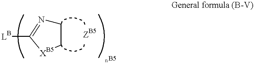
C1N=C([LB])[XB5]C1
